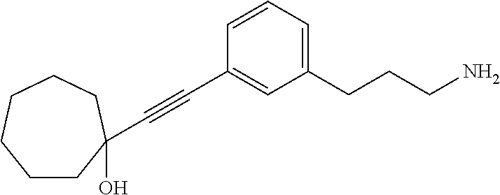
C1=CC(C#CC2(O)CCCCCC2)=CC(CCCN)=C1
